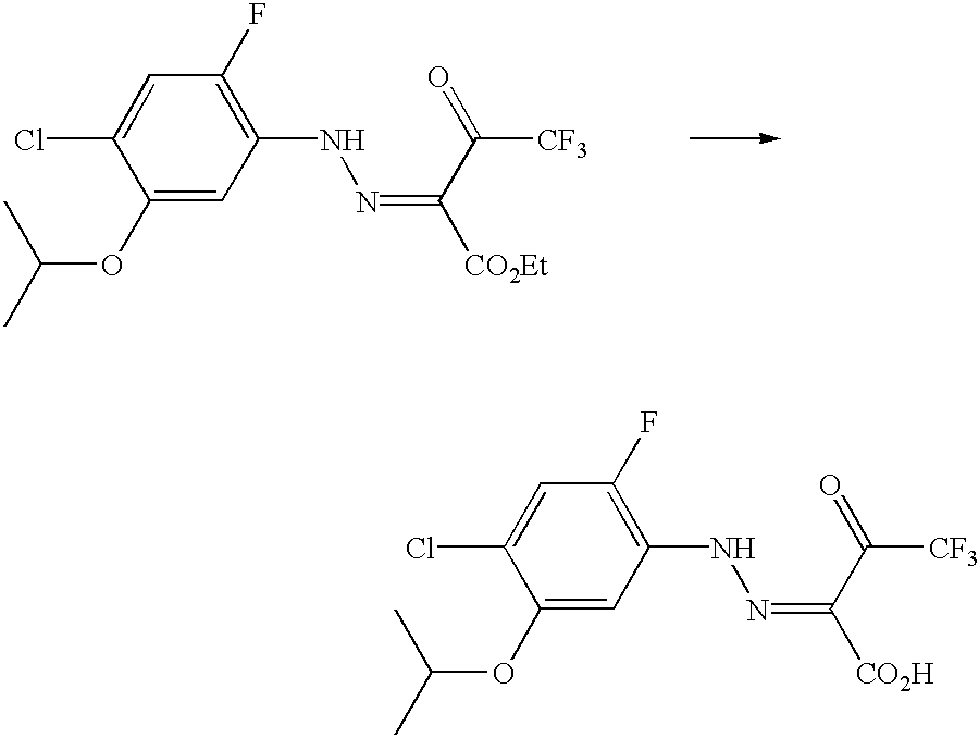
C1(OC(C)C)=CC(NN=C([CO2H])C(=O)[CF3])=C(F)C=C1Cl.C1(OC(C)C)=CC(NN=C([CO2Et])C(=O)[CF3])=C(F)C=C1Cl
